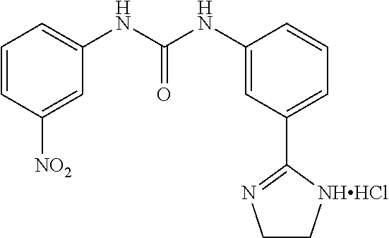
C1=CC([NO2])=CC(NC(NC2=CC(C3=NCC[NHHCl]3)=CC=C2)=O)=C1
